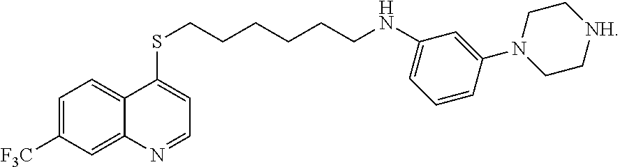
C1=C([F3C])C=C2C(=C1)C(SCCCCCCNC1=CC=CC(N3CC[NH]CC3)=C1)=CC=N2
